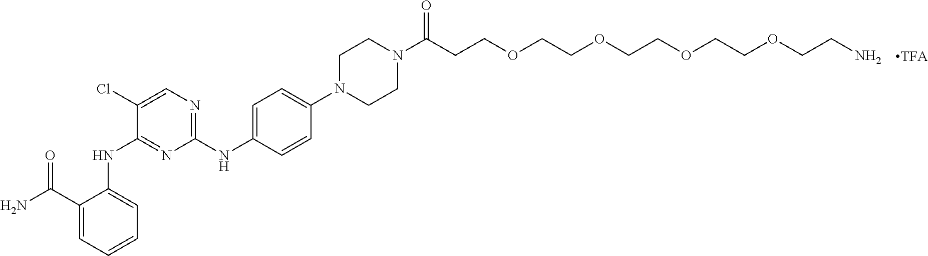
NC(C1=CC=CC=C1NC1=NC(NC2=CC=C(N3CCN(C(CCOCCOCCOCCOCCN)=O)CC3)C=C2)=NC=C1Cl)=O
